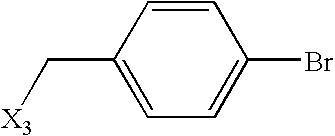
C1=CC(Br)=CC=C1C[X3]
